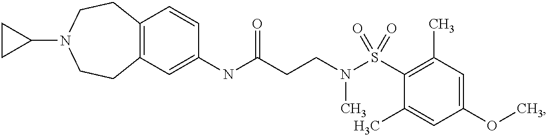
C1=C(NC(CCN(S(C2=C(C)C=C(OC)C=C2C)(=O)=O)C)=O)C=CC2=C1CCN(C1CC1)CC2
